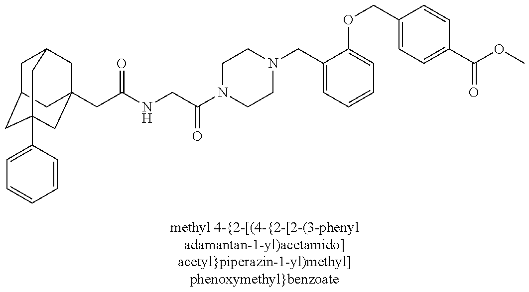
C1C2CC3(C4=CC=CC=C4)CC(CC(NCC(N4CCN(CC5=CC=CC=C5OCC5=CC=C(C(OC)=O)C=C5)CC4)=O)=O)(CC1C3)C2
